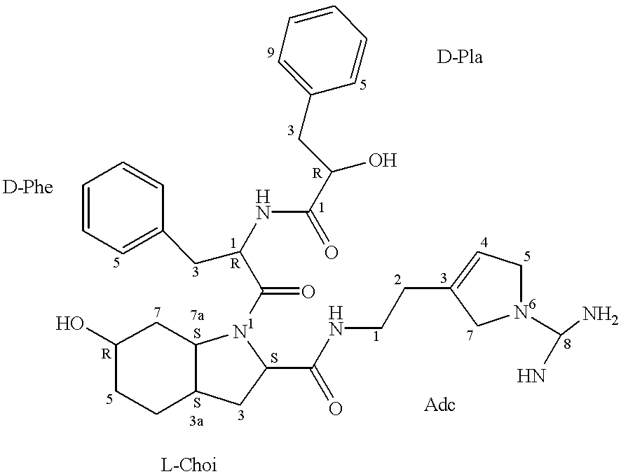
C12C(CC(C(=O)NCCC3=CC[N6](C(N)N)C3)[N1]1C(C(NC(=O)C(CC1=CC=CC=C1)O)CC1=CC=CC=C1)=O)CCC(O)C2
